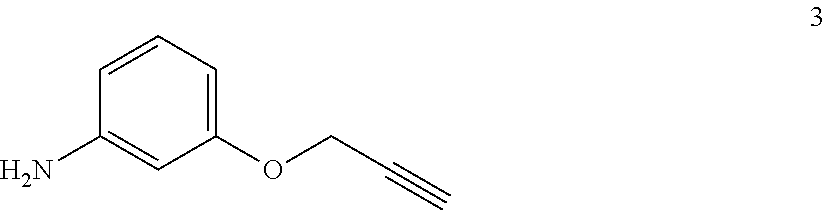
C1(OCC#C)=CC=CC(N)=C1
